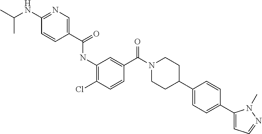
CC(C)NC1=NC=C(C(=O)NC2=C(Cl)C=CC(C(N3CCC(C4=CC=C(C5=CC=NN5C)C=C4)CC3)=O)=C2)C=C1
